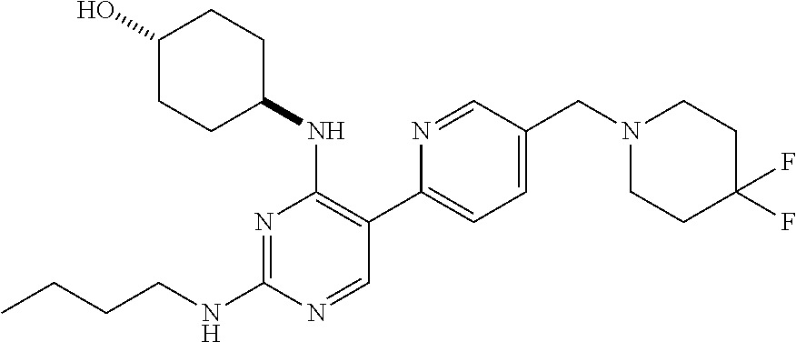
CCCCNC1=NC(NC2CCC(O)CC2)=C(C2=CC=C(CN3CCC(F)(F)CC3)C=N2)C=N1
